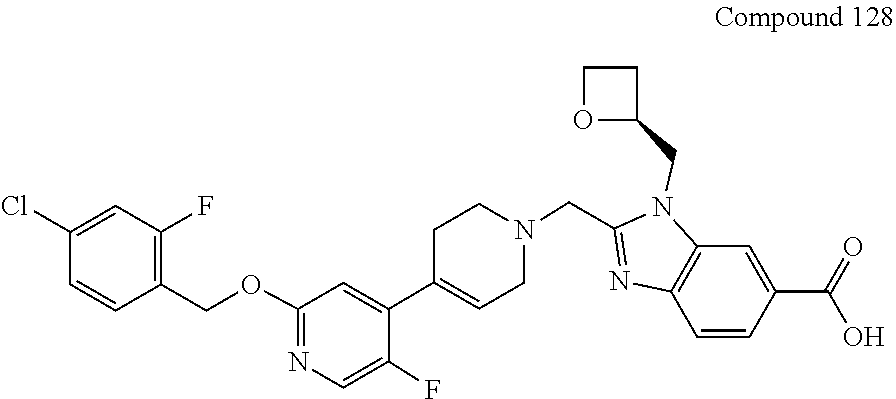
C1C(C2=CC(OCC3=C(F)C=C(Cl)C=C3)=NC=C2F)=CCN(CC2=NC3=C(N2CC2OCC2)C=C(C(=O)O)C=C3)C1
